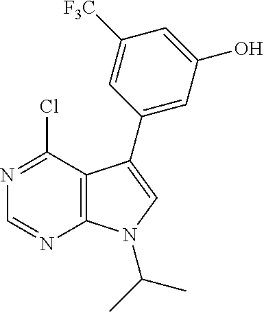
N1=C(Cl)C2=C(N=C1)N(C(C)C)C=C2C1=CC(O)=CC([F3C])=C1
